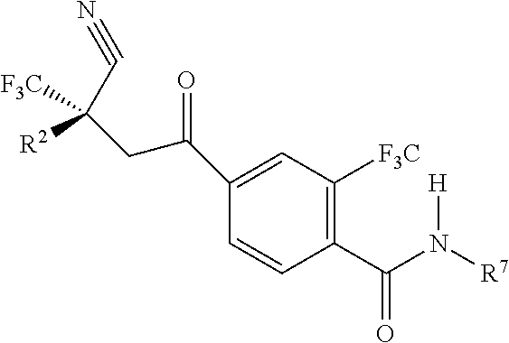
C1(C(N([R7])[H])=O)=C([F3C])C=C(C(CC(C#N)([F3C])[R2])=O)C=C1
